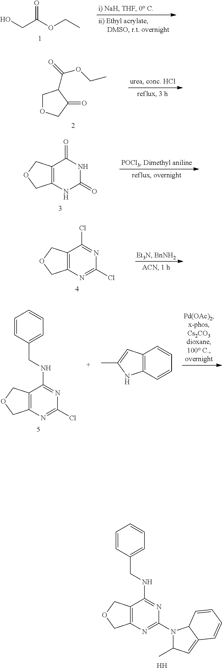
C12=C(N=C(N3C(C)C=C4C3C=CC=C4)N=C1NCC1=CC=CC=C1)COC2.[H].OCC(OCC)=O.C1OCC(=O)C1C(=O)OCC.C12=C(NC(=O)NC1=O)COC2.C12=C(N=C(Cl)N=C1Cl)COC2.C12=C(N=C(Cl)N=C1NCC1=CC=CC=C1)COC2.C12=C(C=CC=C1)NC(C)=C2
